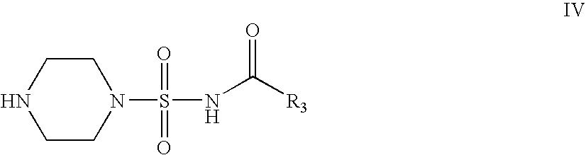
C1CN(S(NC([R3])=O)(=O)=O)CCN1
